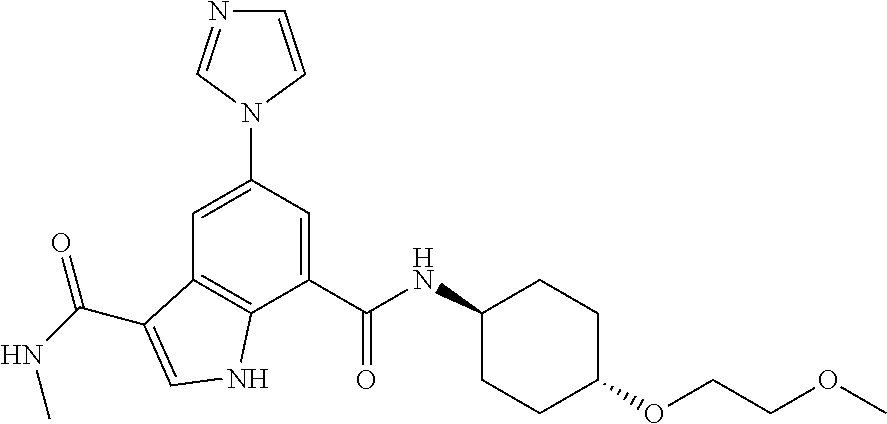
C1=CN(C2=CC3=C(C(C(NC4CCC(OCCOC)CC4)=O)=C2)NC=C3C(NC)=O)C=N1
